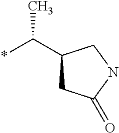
C1(C(*)C)CC(=O)NC1
